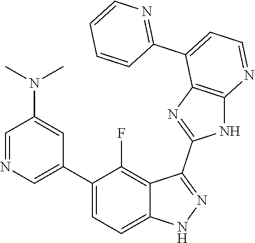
C1=NC=C(C2=CC=C3C(=C2F)C(C2=NC4=C(N2)N=CC=C4C2=NC=CC=C2)=NN3)C=C1N(C)C
